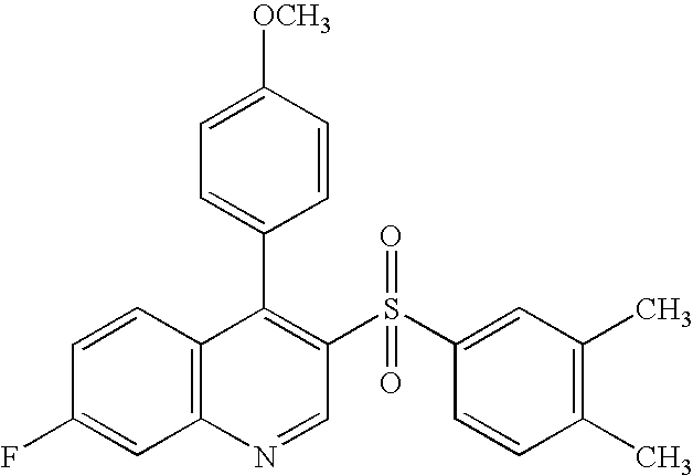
C12=C(C=CC(F)=C1)C(C1=CC=C([OCH3])C=C1)=C(S(C1=CC(C)=C(C)C=C1)(=O)=O)C=N2
